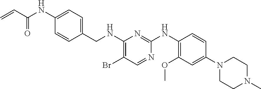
C1(NC(C=C)=O)=CC=C(CNC2=C(Br)C=NC(NC3=C(OC)C=C(N4CCN(C)CC4)C=C3)=N2)C=C1
